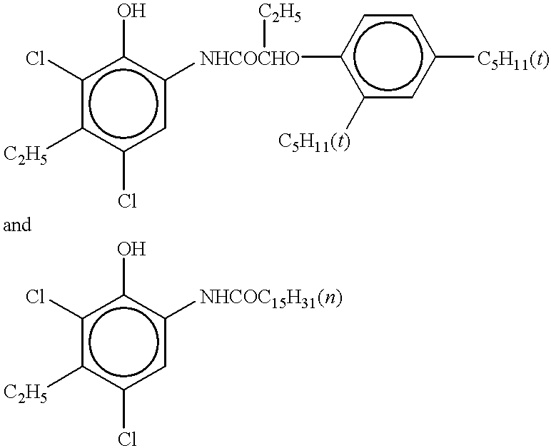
c1(Cl)c([C2H5])c(Cl)cc([NHCOCHO](c2c([C5H11(t)])cc([C5H11(t)])cc2)[C2H5])c1O.c1(Cl)c([C2H5])c(Cl)cc([NHCOC15H31(n)])c1O
